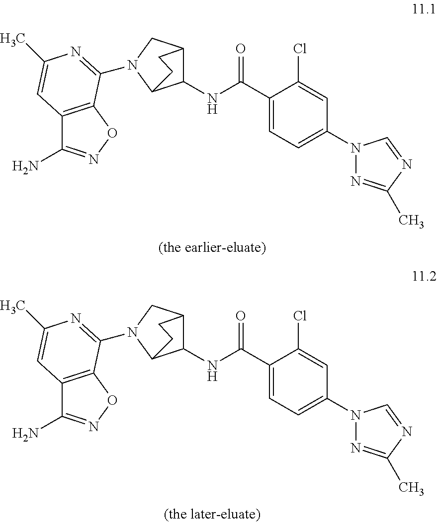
C1(C(NC2C3CN(C4=NC(C)=CC5=C4ON=C5N)C2CC3)=O)=CC=C(N2N=C(C)N=C2)C=C1Cl.C1(C(NC2C3CN(C4=NC(C)=CC5=C4ON=C5N)C2CC3)=O)=CC=C(N2N=C(C)N=C2)C=C1Cl
